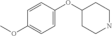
C1(OC2CCNCC2)=CC=C(OC)C=C1
